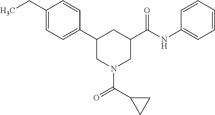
C1(CC)=CC=C(C2CN(C(C3CC3)=O)CC(C(NC3=CC=CC=C3)=O)C2)C=C1
